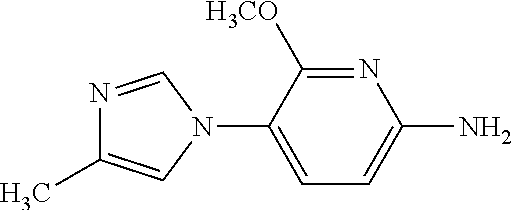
N1=C([H3CO])C(N2C=NC(C)=C2)=CC=C1N
